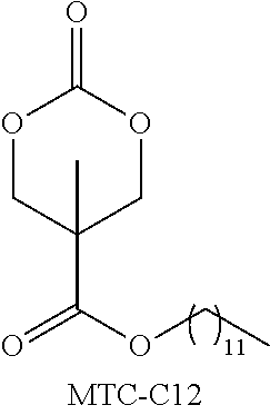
O1CC(C)(C(OCC)=O)COC1=O
